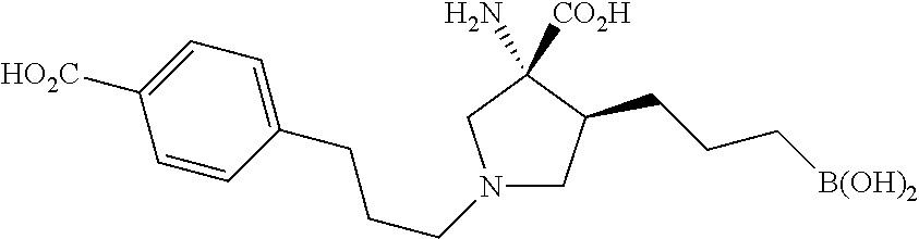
N1(CCCC2=CC=C([HO2C])C=C2)CC(CCC[B(OH)2])C(N)([CO2H])C1
